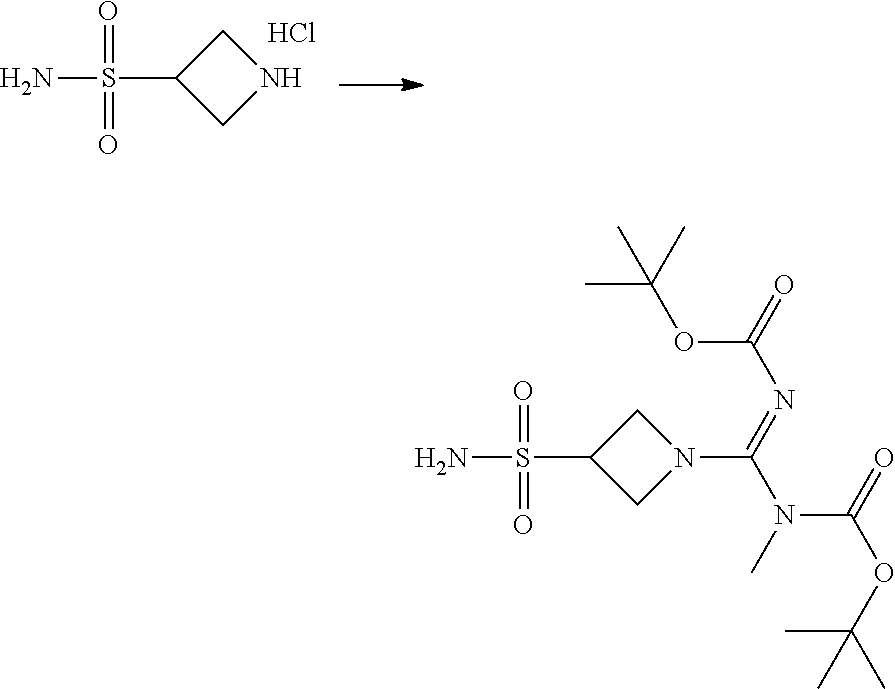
NS(C1CNC1)(=O)=O.Cl.NS(C1CN(C(=NC(OC(C)(C)C)=O)N(C)C(OC(C)(C)C)=O)C1)(=O)=O
